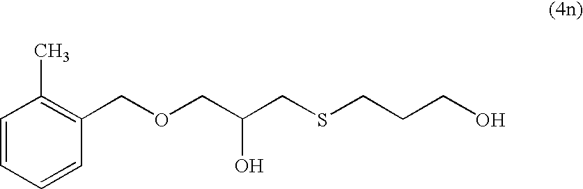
C1=CC=CC(COCC(CSCCCO)O)=C1C
